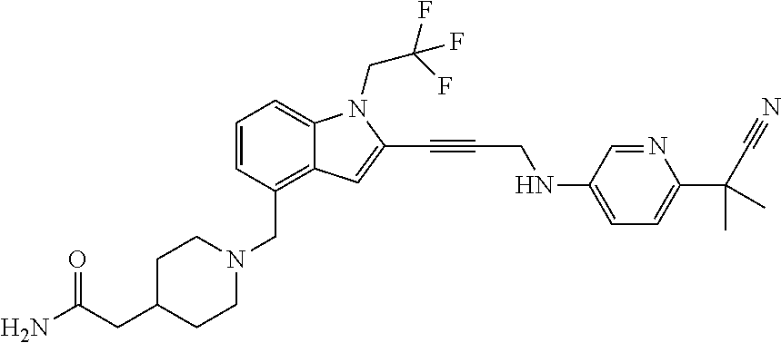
C1=CC(CN2CCC(CC(N)=O)CC2)=C2C(=C1)N(CC(F)(F)F)C(C#CCNC1=CC=C(C(C#N)(C)C)N=C1)=C2
